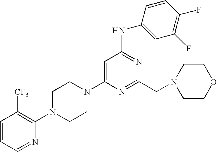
C1=CC=NC(N2CCN(C3=CC(NC4=CC(F)=C(F)C=C4)=NC(CN4CCOCC4)=N3)CC2)=C1[CF3]
